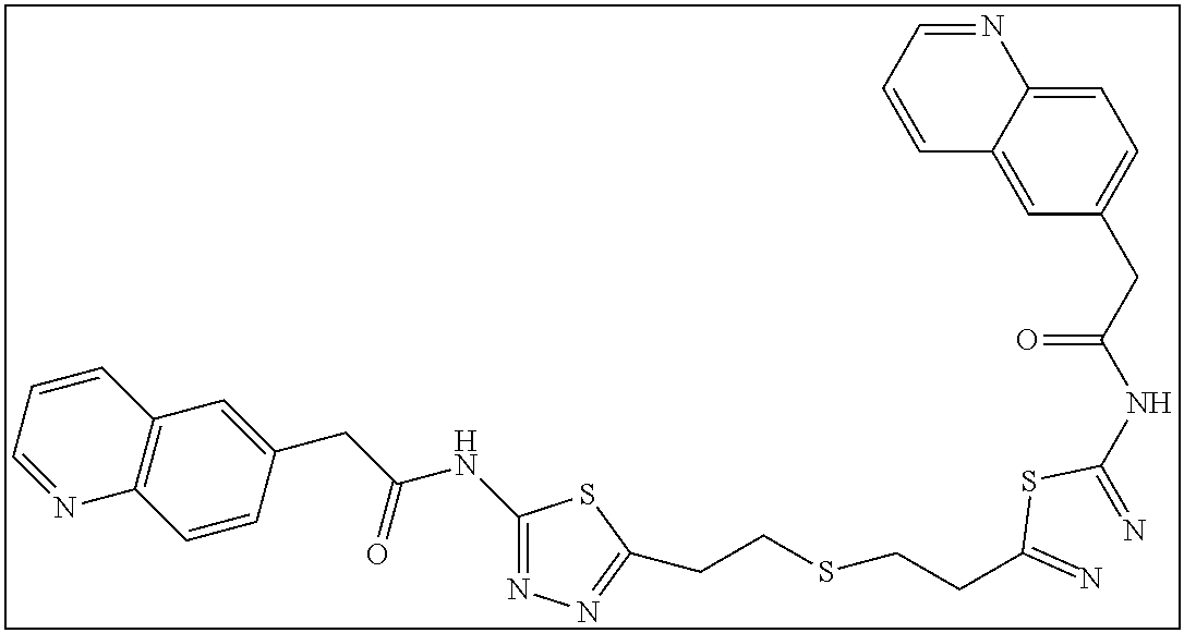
C1(NC(CC2=CC3=C(C=C2)N=CC=C3)=O)=NN=C(CCSCCC(=N)SC(=N)NC(CC2=CC=C3C(=C2)C=CC=N3)=O)S1
